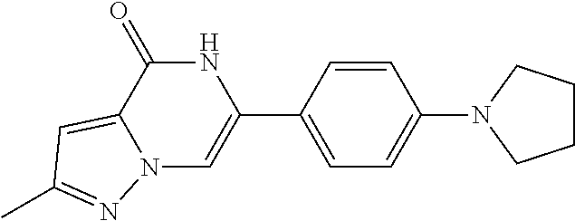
N12C=C(C3=CC=C(N4CCCC4)C=C3)NC(=O)C1=CC(C)=N2
